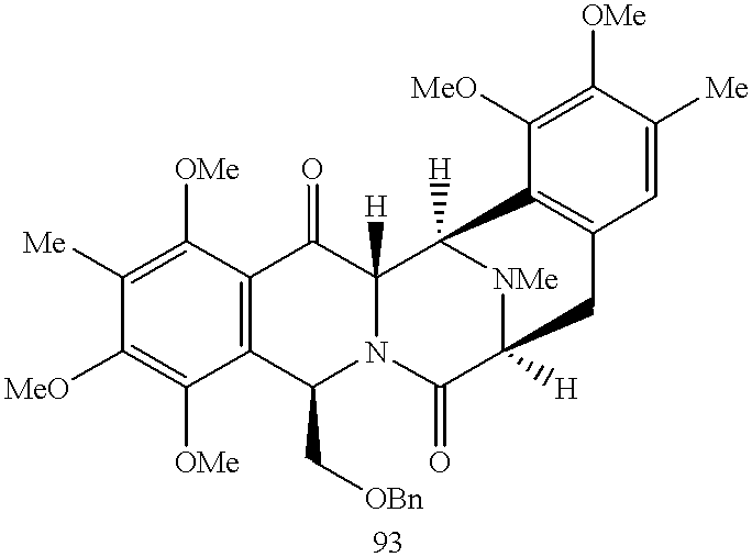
C12=C(C([OMe])=C([Me])C([MeO])=C1[OMe])C(=O)C1([H])N(C2C[OBn])C(=O)C2([H])[NMe]C1([H])C1=C(C=C([Me])C([OMe])=C1[MeO])C2
